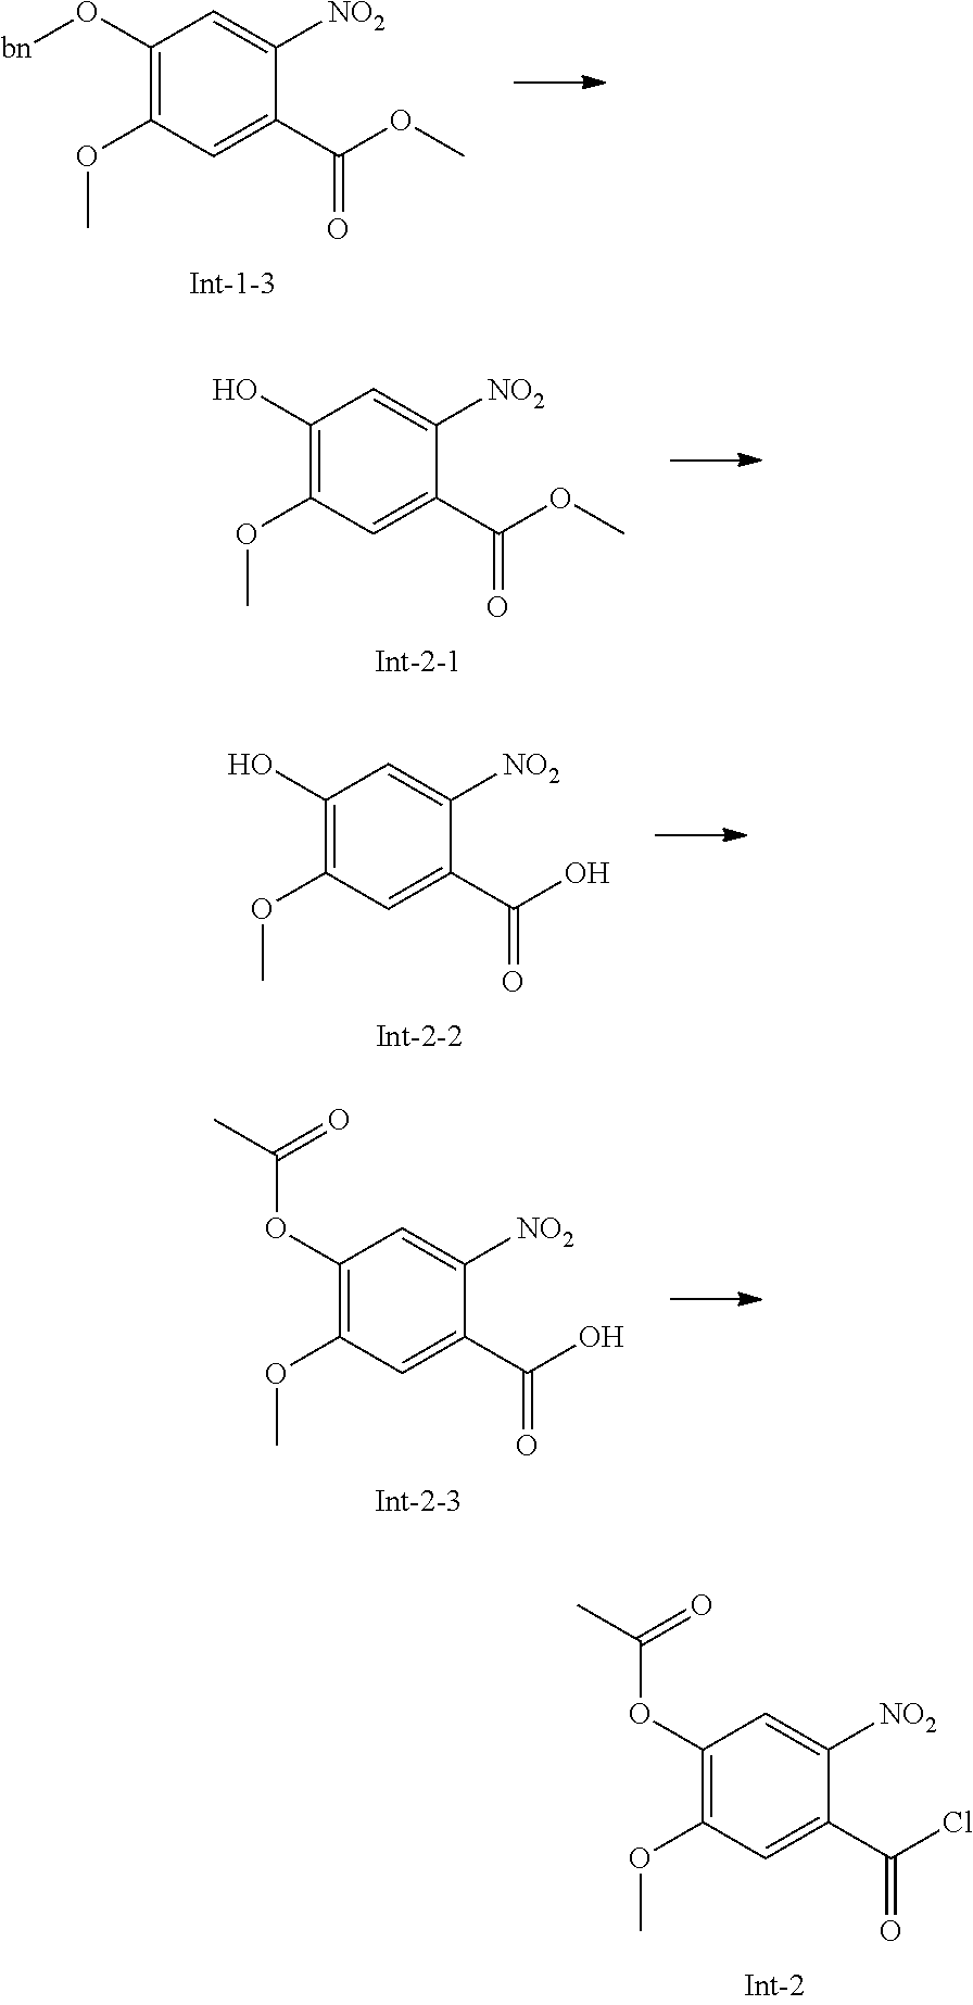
C1(O[bn])=C(OC)C=C(C(OC)=O)C([NO2])=C1.C1(O)=C(OC)C=C(C(OC)=O)C([NO2])=C1.C1(O)=C(OC)C=C(C(O)=O)C([NO2])=C1.C1(OC(C)=O)=C(OC)C=C(C(O)=O)C([NO2])=C1.C1(OC(C)=O)=C(OC)C=C(C(Cl)=O)C([NO2])=C1
